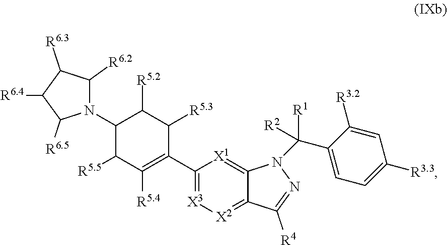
N1(C2C([R5.5])C([R5.4])=C(C3=[X3][X2]=C4C(=[X1]3)N(C(C3=CC=C([R3.3])C=C3[R3.2])([R1])[R2])N=C4[R4])C([R5.3])C2[R5.2])C([R6.2])C([R6.3])C([R6.4])C1[R6.5]
